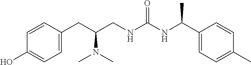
C1(CC(CNC(NC(C2=CC=C(C)C=C2)C)=O)N(C)C)=CC=C(O)C=C1
